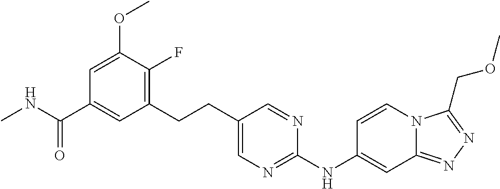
CNC(C1=CC(CCC2=CN=C(NC3=CC4=NN=C(COC)N4C=C3)N=C2)=C(F)C(OC)=C1)=O
